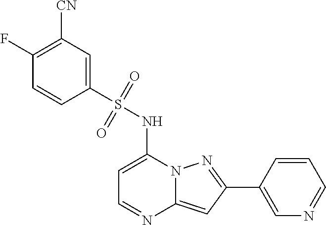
C1=C(NS(C2=CC([CN])=C(F)C=C2)(=O)=O)N2C(=CC(C3=CN=CC=C3)=N2)N=C1
